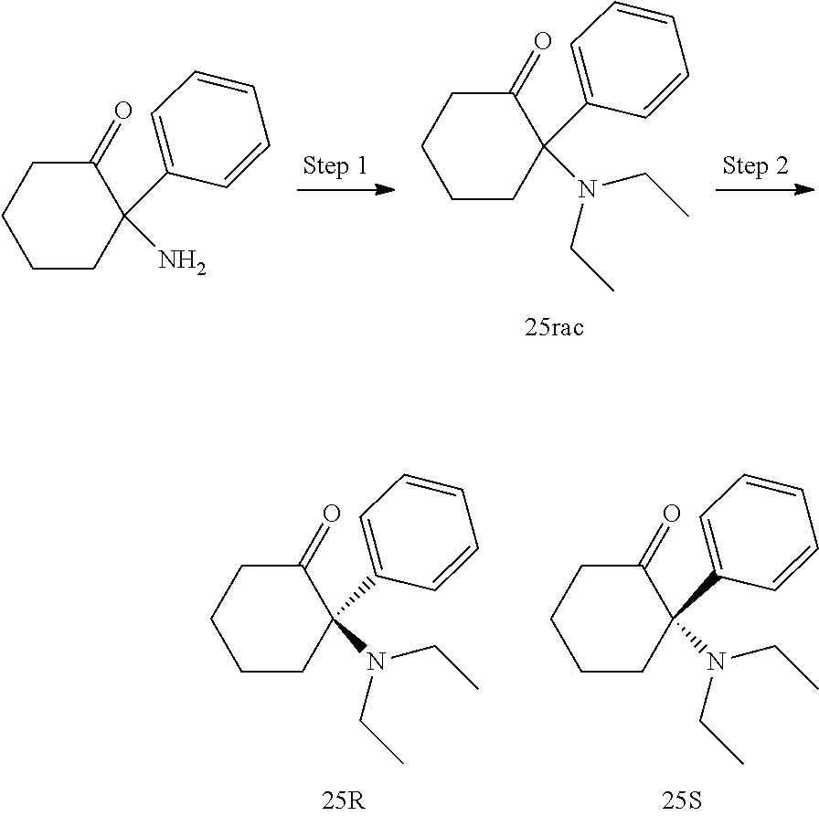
C1=CC=CC=C1C1(N)CCCCC1=O.C1=CC=CC=C1C1(N(CC)CC)CCCCC1=O.C1=CC=CC=C1C1(N(CC)CC)CCCCC1=O.C1=CC=CC=C1C1(N(CC)CC)CCCCC1=O
